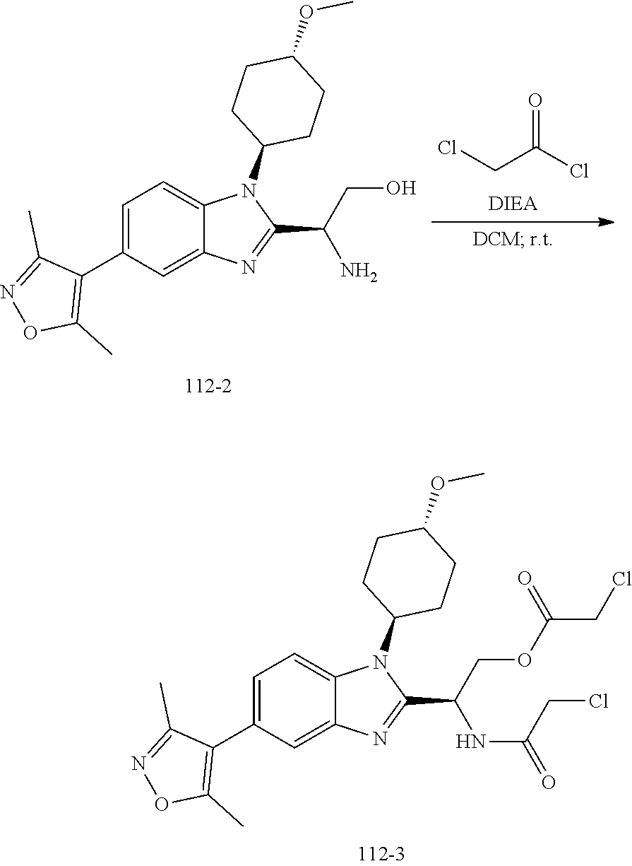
C1=C(C2=C(C)ON=C2C)C=C2C(=C1)N(C1CCC(OC)CC1)C(C(COC(CCl)=O)NC(=O)CCl)=N2.C1=C(C2=C(C)ON=C2C)C=C2C(=C1)N(C1CCC(OC)CC1)C(C(CO)N)=N2.ClCC(Cl)=O
